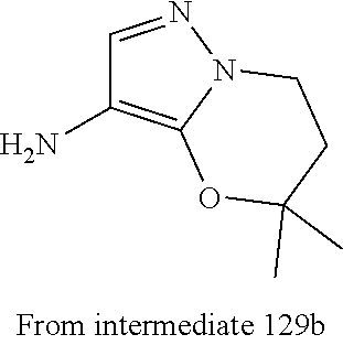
C1=NN2C(=C1N)OC(C)(C)CC2
